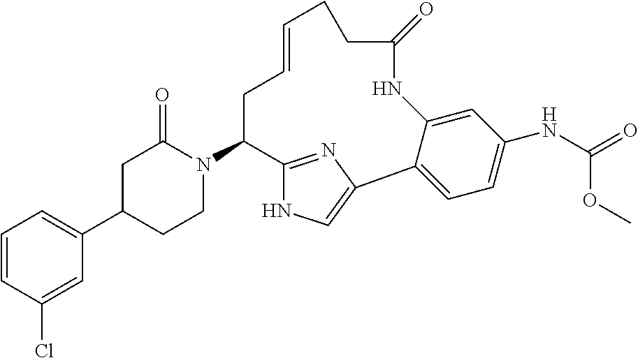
C1=CC(Cl)=CC(C2CCN(C3C4=NC(=CN4)C4=CC=C(NC(=O)OC)C=C4NC(=O)CCC=CC3)C(=O)C2)=C1
